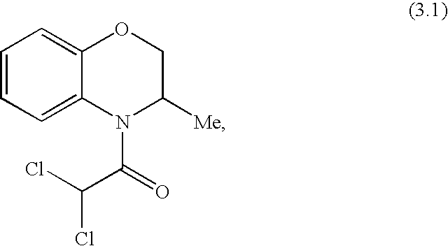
C1=CC=C2C(=C1)OCC([Me])N2C(=O)C(Cl)Cl
